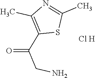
C1(C(CN)=O)=C(C)N=C(C)S1.[Cl H]
